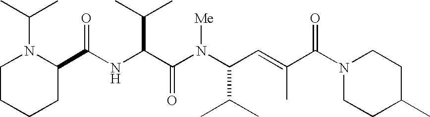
N(C(C(N(C(C(C)C)C=C(C)C(N1CCC(C)CC1)=O)[Me])=O)C(C)C)C(C1N(C(C)C)CCCC1)=O
